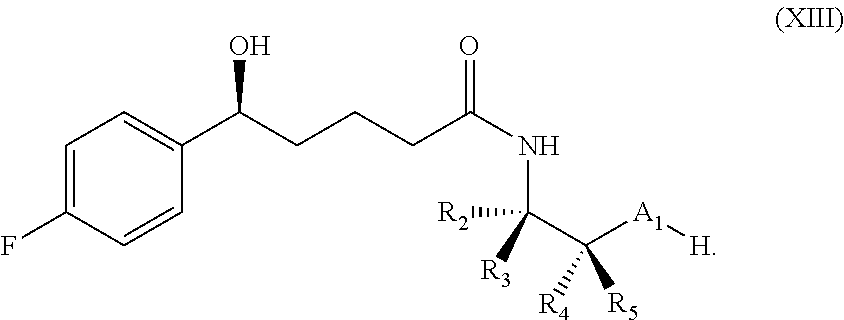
C1=C(F)C=CC(C(CCCC(NC(C([A1][H])([R5])[R4])([R3])[R2])=O)O)=C1
